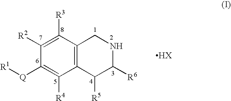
C12=C(C([R3])=C([R2])C([Q][R1])=C1[R4])CNC([R6])C2[R5]
